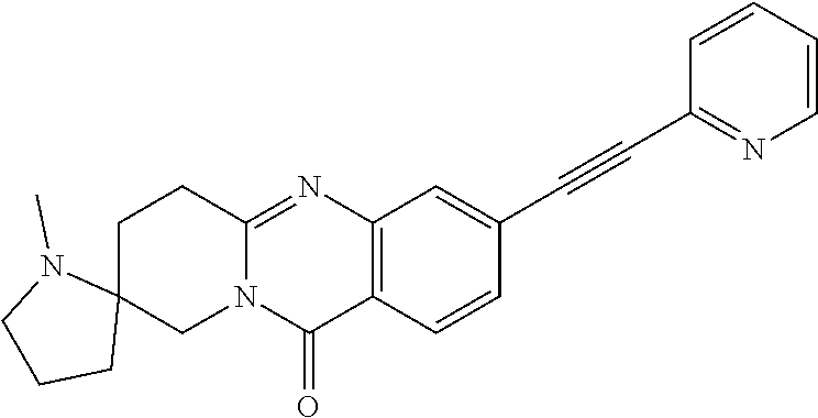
C12=NC3=C(C(=O)N1CC1(CC2)N(C)CCC1)C=CC(C#CC1=NC=CC=C1)=C3
